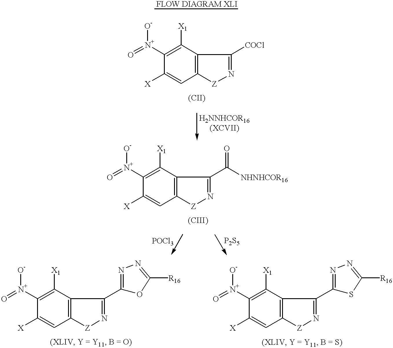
C1([X1])=C([N+](=O)[O-])C([X])=CC2=C1C(C1=NN=C([R16])S1)=N[Z]2.C1([X1])=C([N+](=O)[O-])C([X])=CC2=C1C([COCl])=N[Z]2.C1([X1])=C([N+](=O)[O-])C([X])=CC2=C1C(C([NHNHCOR16])=O)=N[Z]2.C1([X1])=C([N+](=O)[O-])C([X])=CC2=C1C(C1=NN=C([R16])O1)=N[Z]2
